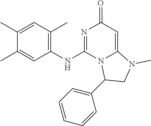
C1(C)=CC(C)=C(NC2=NC(=O)C=C3N2C(C2=CC=CC=C2)CN3C)C=C1C
